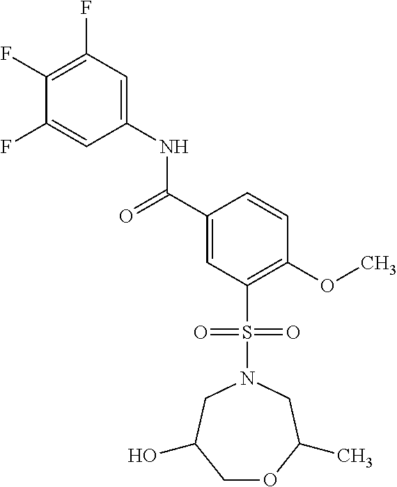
C1(F)=C(F)C=C(NC(C2=CC(S(N3CC(O)COC(C)C3)(=O)=O)=C(OC)C=C2)=O)C=C1F
